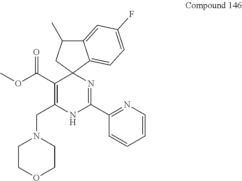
C12=CC(F)=CC=C1C1(CC2C)C(C(OC)=O)=C(CN2CCOCC2)NC(C2=NC=CC=C2)=N1
